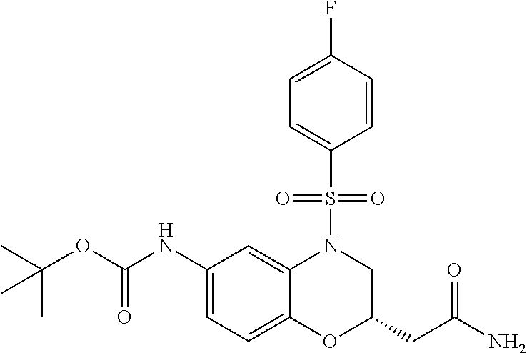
C1(NC(OC(C)(C)C)=O)=CC=C2C(=C1)N(S(C1=CC=C(F)C=C1)(=O)=O)CC(CC(N)=O)O2
